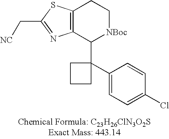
C12=C(C(C3(C4=CC=C(Cl)C=C4)CCC3)[NBoc]CC1)N=C(C[NC])S2
